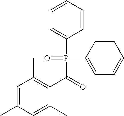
C1=C(C)C=C(C)C(C(=O)P(=O)(C2=CC=CC=C2)C2=CC=CC=C2)=C1C
